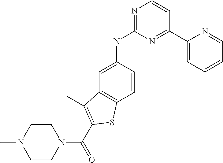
N1=C(NC2=CC3=C(C=C2)SC(C(N2CCN(C)CC2)=O)=C3C)N=C(C2=CC=CC=N2)C=C1
